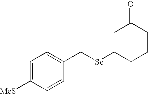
C1=C([MeS])C=CC(C[Se]C2CCCC(=O)C2)=C1
